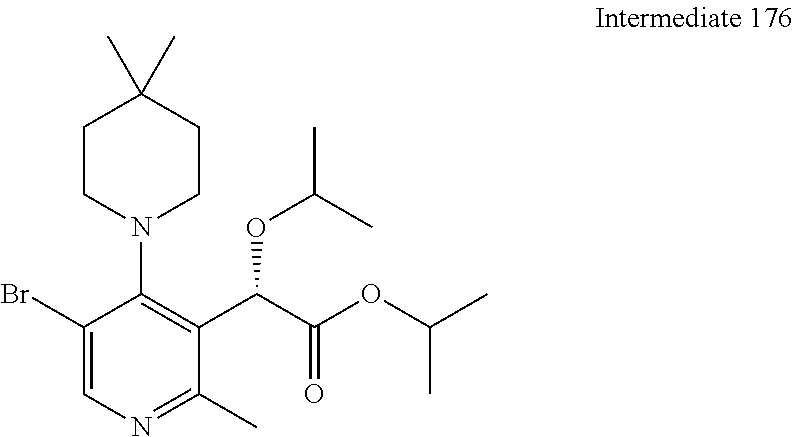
BrC1=CN=C(C)C(C(C(OC(C)C)=O)OC(C)C)=C1N1CCC(C)(C)CC1
